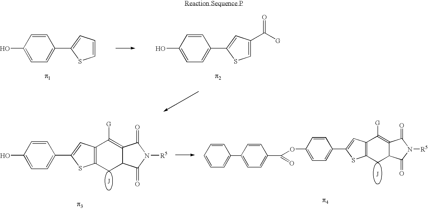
C1=CC(O)=CC=C1C1=CC(C([G])=O)=CS1.C1=CC(O)=CC=C1C1=CC=CS1.C1=CC(O)=CC=C1C1=CC2=C(S1)CC1C(=C2[G])C(=O)N([R5])C1=O.C1=CC(OC(=O)C2=CC=C(C3=CC=CC=C3)C=C2)=CC=C1C1=CC2=C(S1)CC1C(=C2[G])C(=O)N([R5])C1=O
